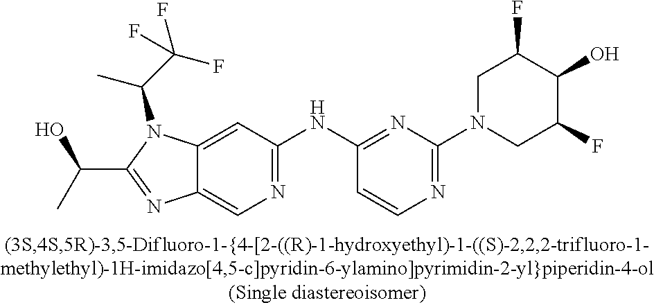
C(C1=NC2=CN=C(NC3=NC(N4CC(F)C(O)C(F)C4)=NC=C3)C=C2N1C(C(F)(F)F)C)(C)O
